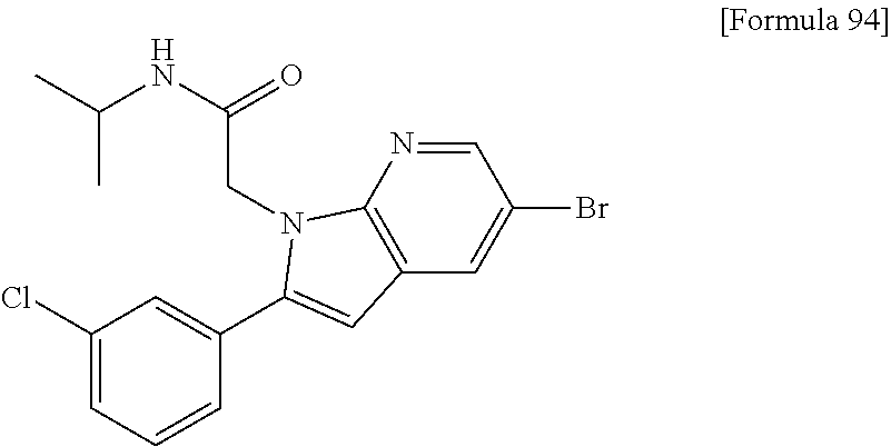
C1(Cl)=CC=CC(C2=CC3=C(N=CC(Br)=C3)N2CC(NC(C)C)=O)=C1
